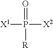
P([X2])(=O)([R])[X1]
